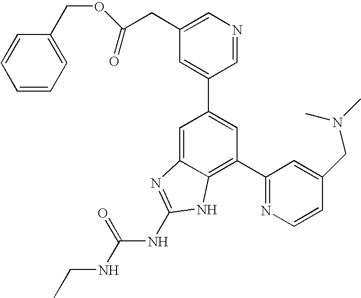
C1(CC(=O)OCC2=CC=CC=C2)=CN=CC(C2=CC(C3=NC=CC(CN(C)C)=C3)=C3C(=C2)N=C(NC(NCC)=O)N3)=C1
